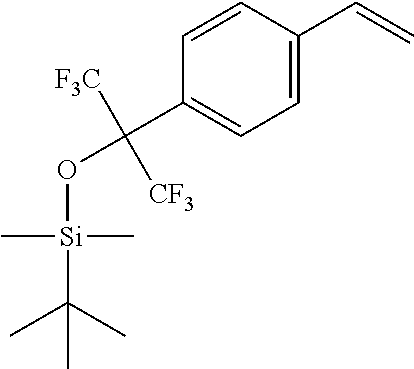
C1=C(C=C)C=CC(C(O[Si](C)(C)C(C)(C)C)([F3C])[CF3])=C1
